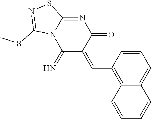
C1=CC(C=C2C(=O)N=C3N(C2=N)C(SC)=NS3)=C2C(=C1)C=CC=C2
